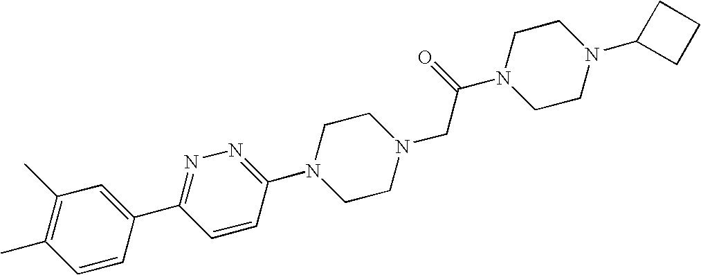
N1=C(C2=CC(C)=C(C)C=C2)C=CC(N2CCN(CC(N3CCN(C4CCC4)CC3)=O)CC2)=N1
